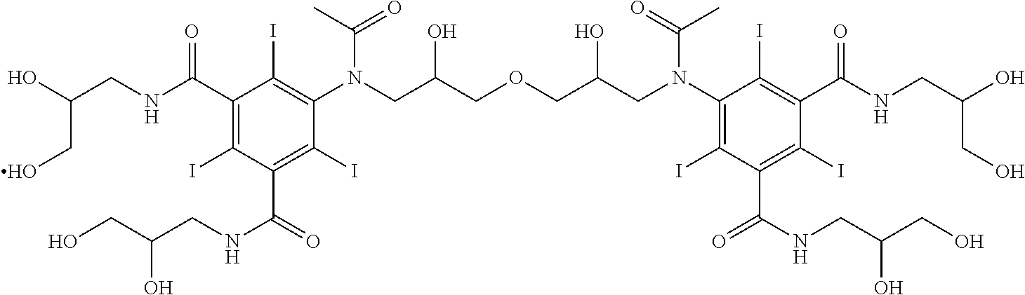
OCC(CNC(=O)C1=C(I)C(N(CC(COCC(CN(C2=C(I)C(C(NCC(CO)O)=O)=C(I)C(C(NCC(O)CO)=O)=C2I)C(=O)C)O)O)C(C)=O)=C(I)C(C(NCC(O)CO)=O)=C1I)O
